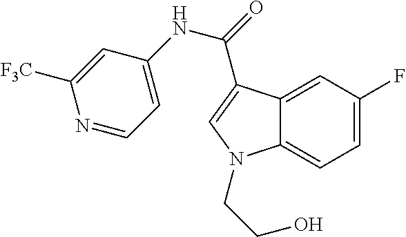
C12=CC(F)=CC=C1N(CCO)C=C2C(=O)NC1=CC=NC([F3C])=C1
